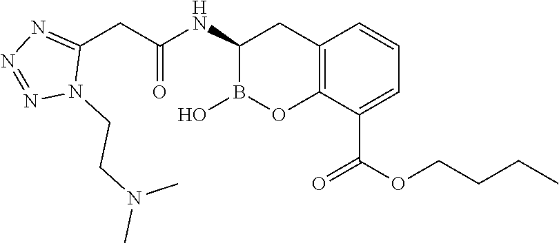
C12=C(C(C(OCCCC)=O)=CC=C1)OB(O)C(NC(CC1=NN=NN1CCN(C)C)=O)C2
